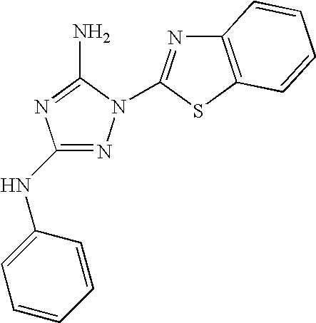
N1=C(NC2=CC=CC=C2)N=C(N)N1C1=NC2=C(S1)C=CC=C2
